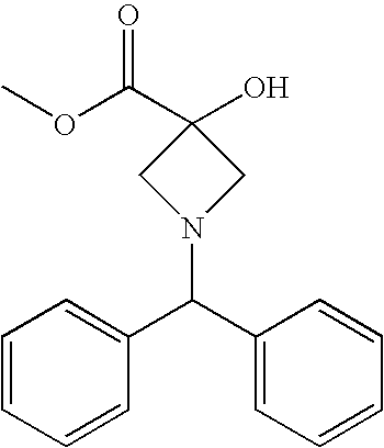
C1(O)(C(OC)=O)CN(C(C2=CC=CC=C2)C2=CC=CC=C2)C1
